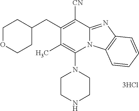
[3HCl].N1(C2=C(C)C(CC3CCOCC3)=C([CN])C3=NC4=C(N23)C=CC=C4)CCNCC1
